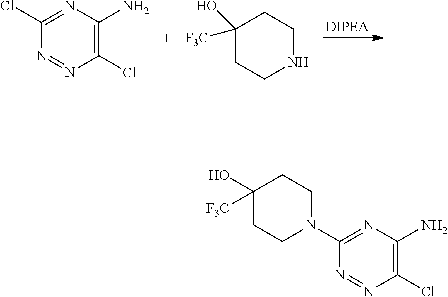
[DIPEA].N1CCC([F3C])(O)CC1.N1=NC(Cl)=C(N)N=C1Cl.N1=NC(Cl)=C(N)N=C1N1CCC([F3C])(O)CC1
